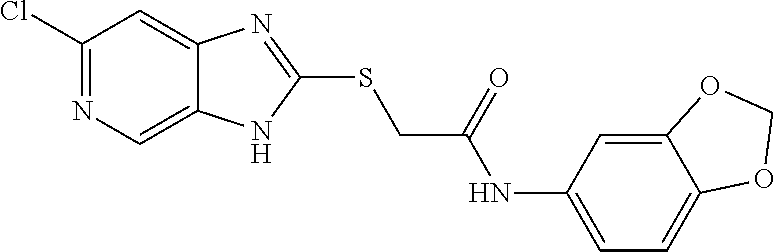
C1(Cl)=NC=C2C(=C1)N=C(SCC(NC1=CC=C3C(=C1)OCO3)=O)N2
